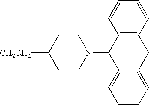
[CH2CH2]C1CCN(C2C3=CC=CC=C3CC3=C2C=CC=C3)CC1
